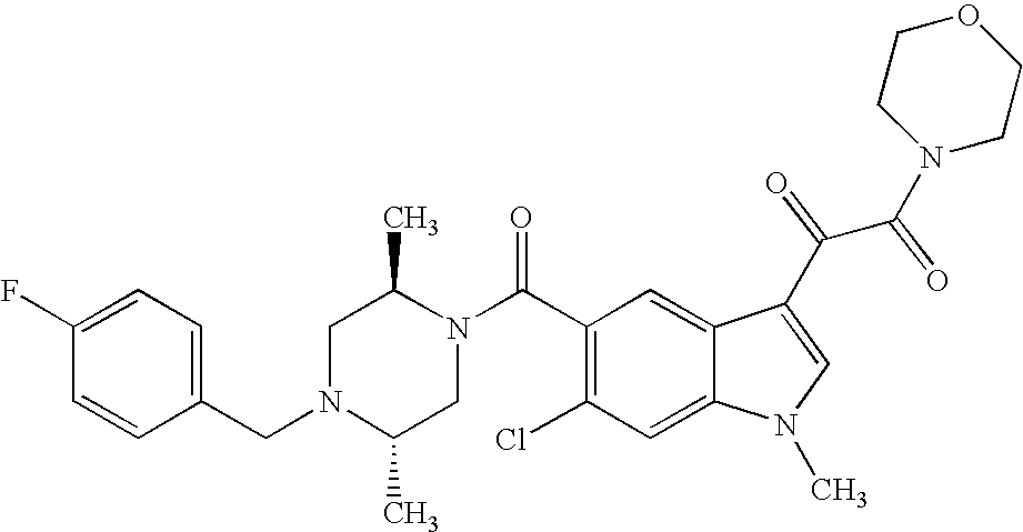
C1(F)=CC=C(CN2C(C)CN(C(C3=C(Cl)C=C4C(=C3)C(C(C(N3CCOCC3)=O)=O)=CN4C)=O)C(C)C2)C=C1
